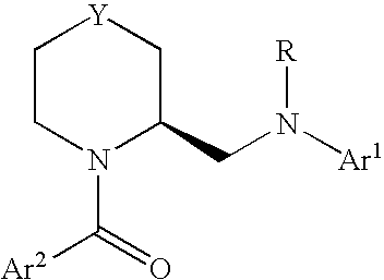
C1CN(C(=O)[Ar2])C(CN([Ar1])[R])C[Y]1
